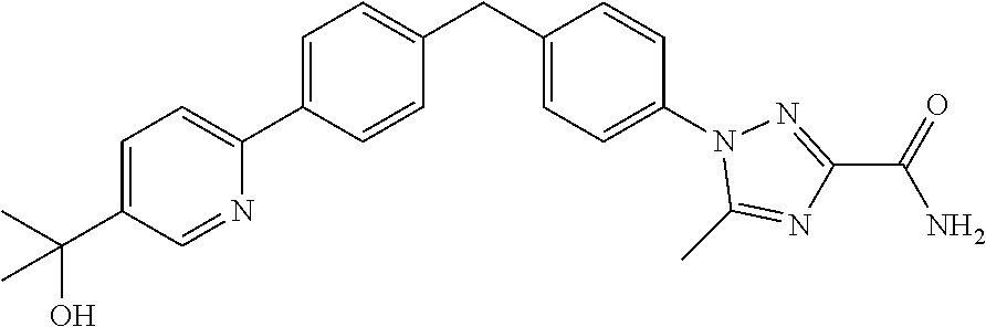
C1=C(C2=CC=C(C(C)(O)C)C=N2)C=CC(CC2=CC=C(N3C(C)=NC(C(=O)N)=N3)C=C2)=C1
